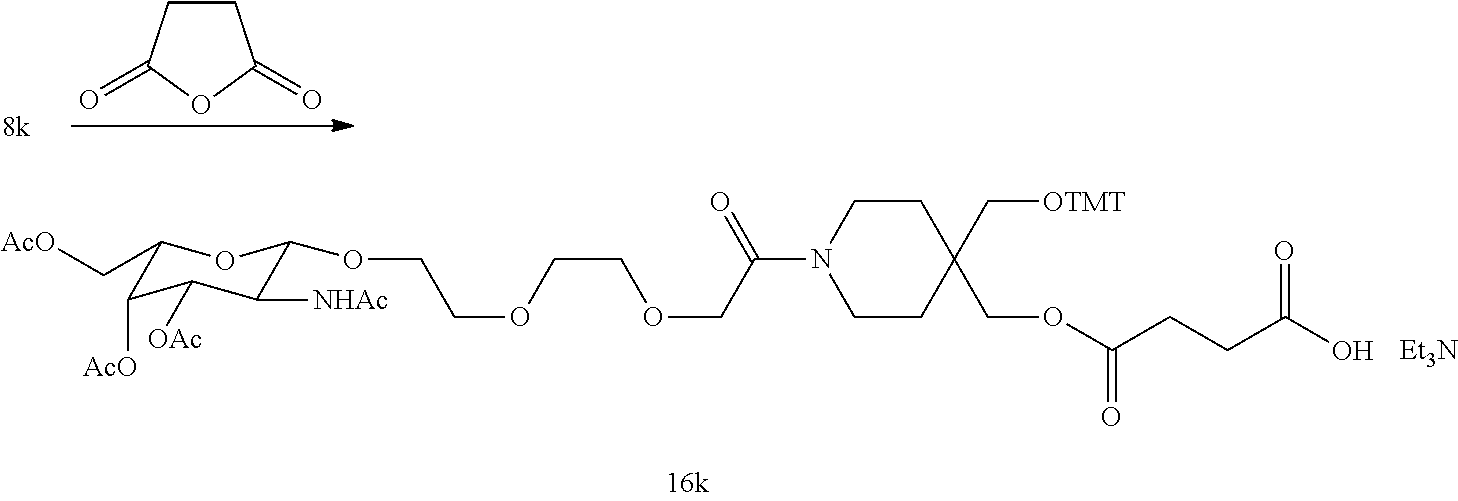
C1CC(=O)OC1=O.C1(C[AcO])C([AcO])C([OAc])C([NHAc])C(OCCOCCOCC(N2CCC(COC(CCC(O)=O)=O)(C[OTMT])CC2)=O)O1.[Et3N]
